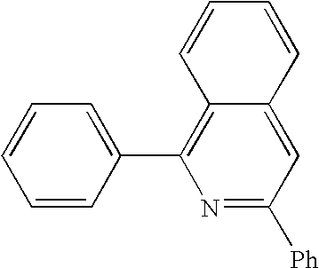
C1=CC=CC(C2=C3C(=CC([Ph])=N2)C=CC=C3)=C1
